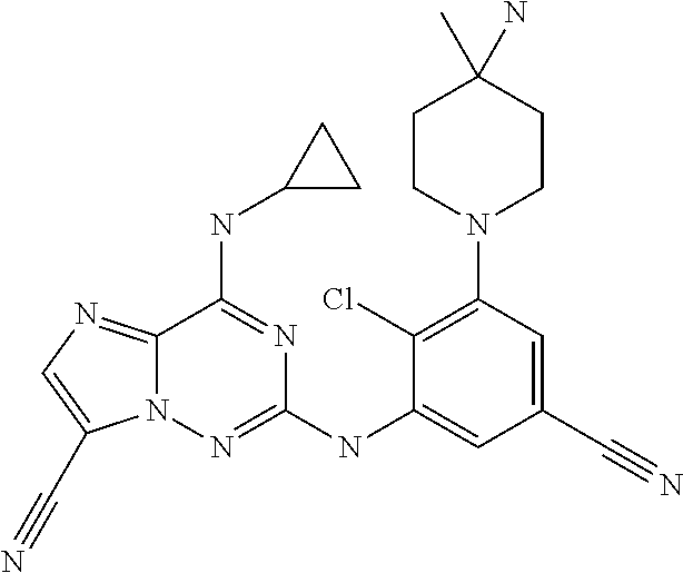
C12=NC=C(C#N)N1N=C(NC1=CC(C#N)=CC(N3CCC(C)(N)CC3)=C1Cl)N=C2NC1CC1
